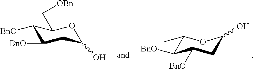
C1(C)C([BnO])C([BnO])CC(O)O1.C1([BnO])C([BnO])CC(O)OC1C[OBn]
